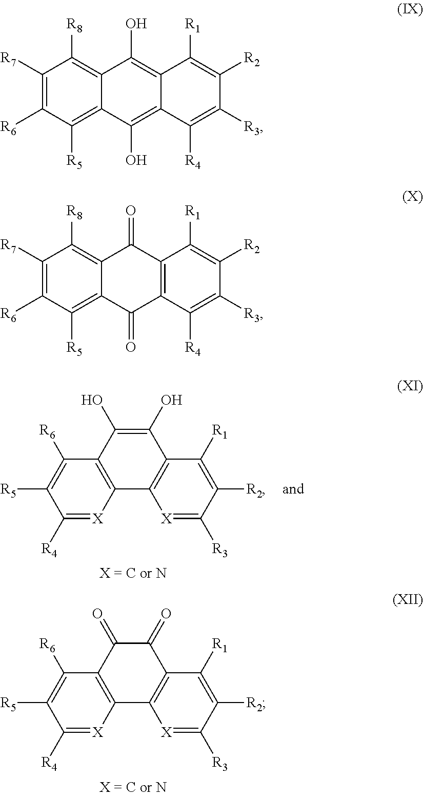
C1([R4])=[X]C2=C(C([R6])=C1[R5])C(O)=C(O)C1=C2[X]=C([R3])C([R2])=C1[R1].C1([R4])=[X]C2=C(C([R6])=C1[R5])C(=O)C(=O)C1=C2[X]=C([R3])C([R2])=C1[R1].C1([R7])=C([R6])C([R5])=C2C(=C1[R8])C(O)=C1C(=C2O)C([R4])=C([R3])C([R2])=C1[R1].C1([R7])=C([R6])C([R5])=C2C(=C1[R8])C(=O)C1=C(C2=O)C([R4])=C([R3])C([R2])=C1[R1]
